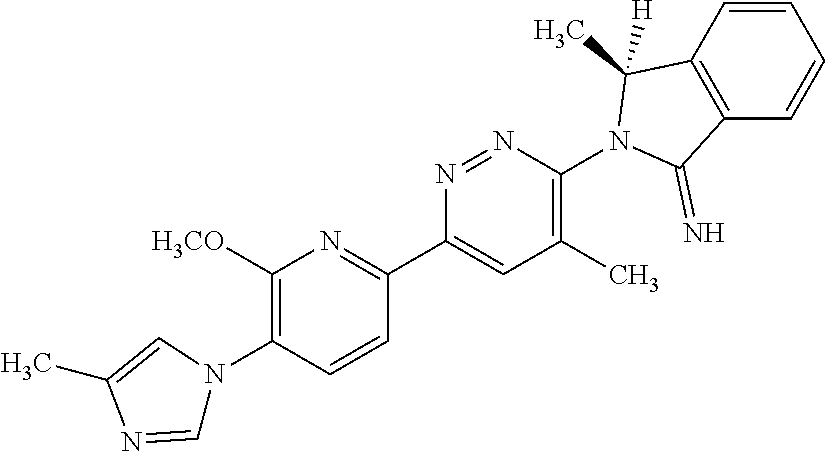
C1([H3CO])=C(N2C=NC(C)=C2)C=CC(C2=CC(C)=C(N3C(C)([H])C4=C(C=CC=C4)C3=N)N=N2)=N1
